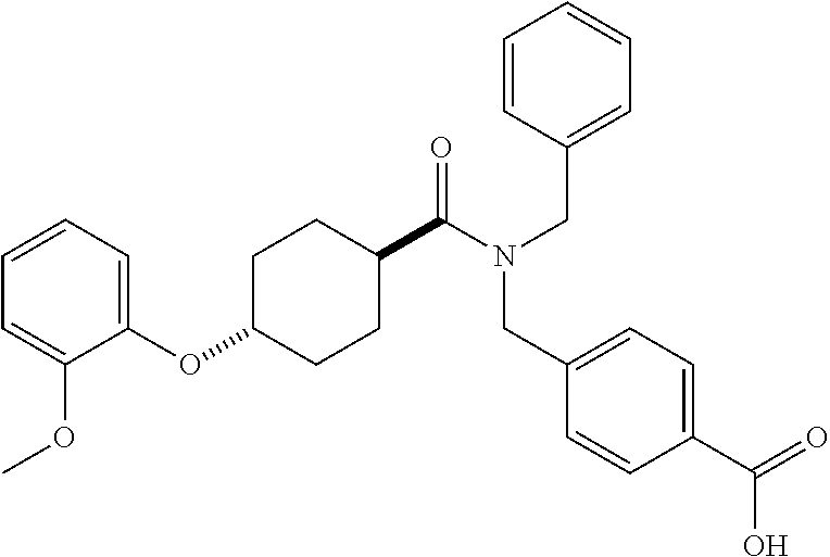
O(C1=CC=CC=C1OC)C1CCC(C(N(CC2=CC=CC=C2)CC2=CC=C(C(=O)O)C=C2)=O)CC1
